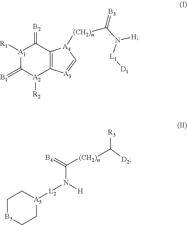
[A1]1([R1])C(=[B1])[A2]([R2])C2=C(C1=[B2])[A4]([(CH2)n]C(=[B3])N([L1][D1])[H])C=[A3]2.C1[B5]CC[A5]([L2]N(C(=[B4])[(CH2)n]C([R3])[D2])[H])C1
